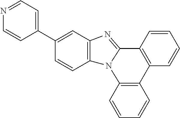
C1=CC2=C(C=C1)N1C(=NC3=C1C=CC(C1=CC=NC=C1)=C3)C1=C2C=CC=C1
